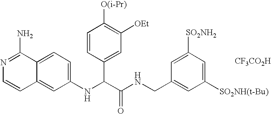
C1(NC(C(NCC2=CC([SO2NH(t-Bu)])=CC([SO2NH2])=C2)=O)C2=CC([OEt])=C([O(i-Pr)])C=C2)=CC=C2C(=C1)C=CN=C2N.[CF3CO2H]
